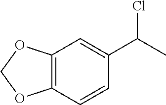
C12=C(C=CC(C(C)Cl)=C1)OCO2
